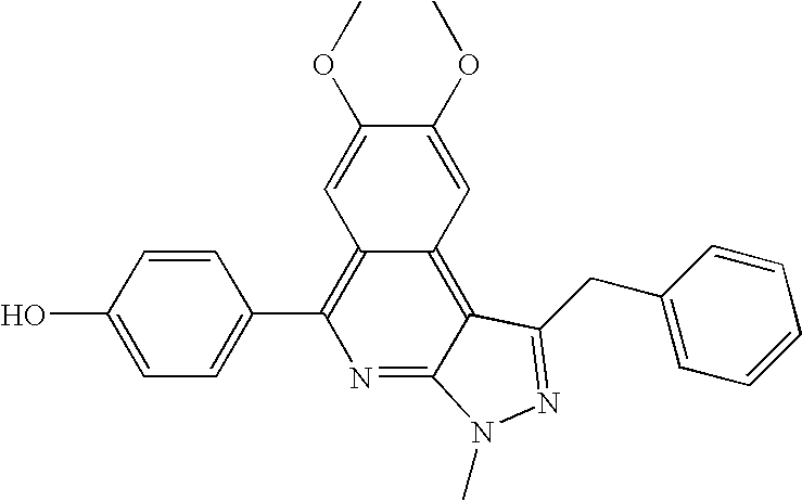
C1=C(O)C=CC(C2=C3C(=C4C(=N2)N(C)N=C4CC2=CC=CC=C2)C=C(OC)C(OC)=C3)=C1
